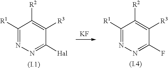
C1([R1])=NN=C([Hal])C([R3])=C1[R2].C1([R1])=NN=C(F)C([R3])=C1[R2].[KF]
